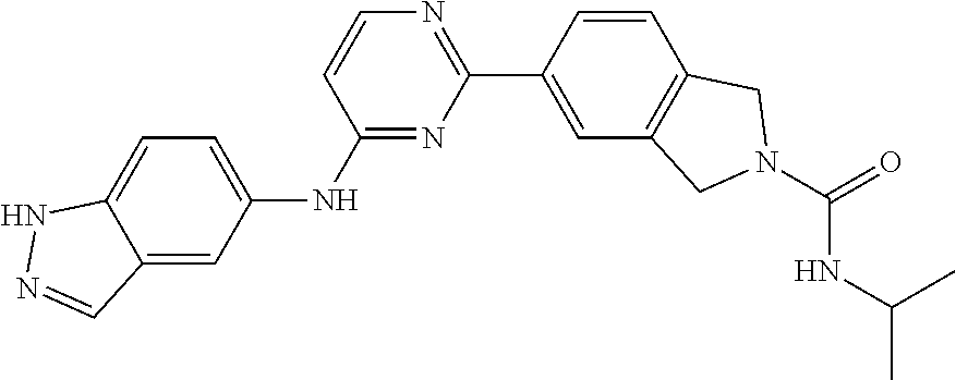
C1(C2=CC3=C(C=C2)CN(C(=O)NC(C)C)C3)=NC=CC(NC2=CC=C3C(=C2)C=NN3)=N1
